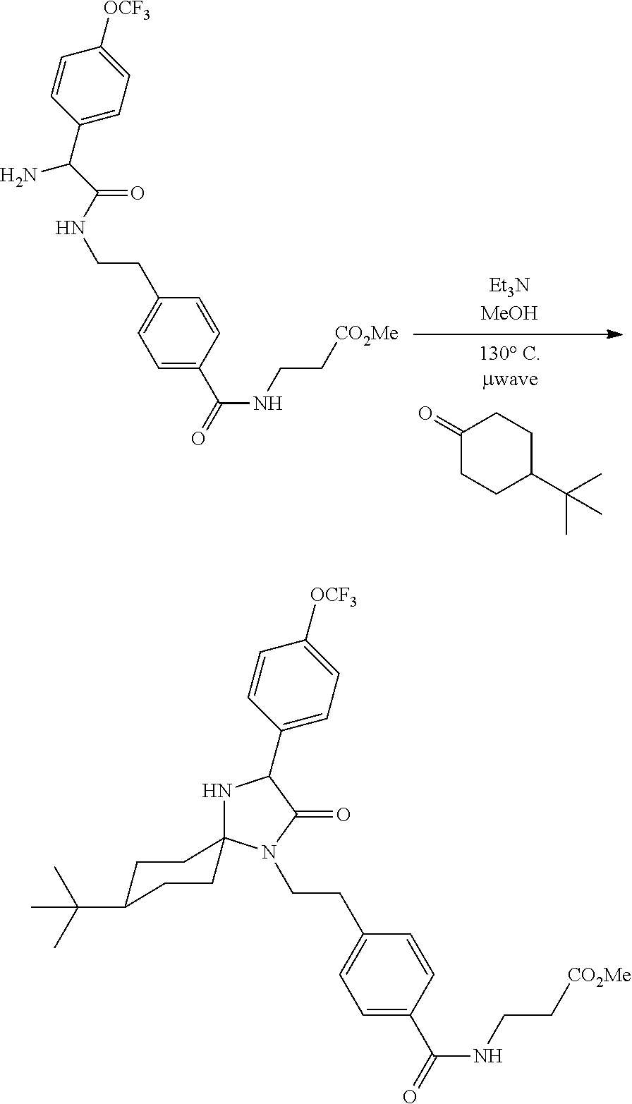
C1(=O)CCC(C(C)(C)C)CC1.C1=C(C(=O)NCC[CO2Me])C=CC(CCNC(=O)C(N)C2=CC=C([OCF3])C=C2)=C1.C1=C(C(=O)NCC[CO2Me])C=CC(CCN2C(=O)C(C3=CC=C([OCF3])C=C3)NC23CCC(C(C)(C)C)CC3)=C1
